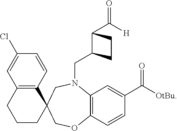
C1(Cl)=CC2=C(C=C1)C1(CCC2)COC2=C(N(CC3C(C([H])=O)CC3)C1)C=C(C([OtBu])=O)C=C2
